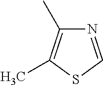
N1=CSC(C)=C1C
